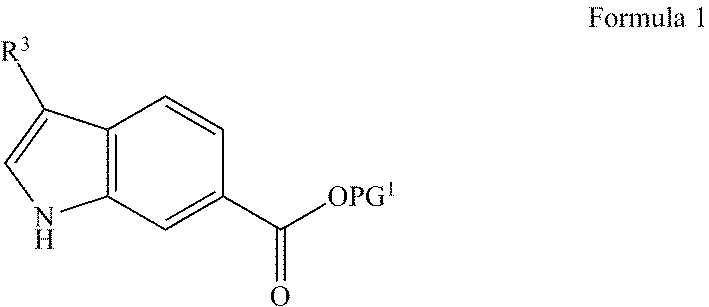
C1(C([OPG1])=O)=CC2=C(C=C1)C([R3])=CN2
